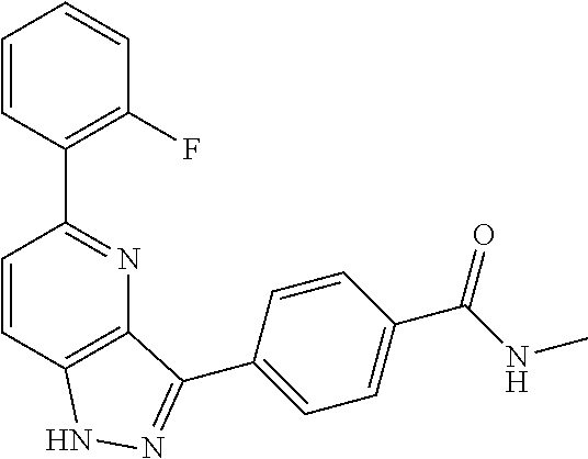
C1=CC(C2=NC3=C(C=C2)NN=C3C2=CC=C(C(NC)=O)C=C2)=C(F)C=C1
